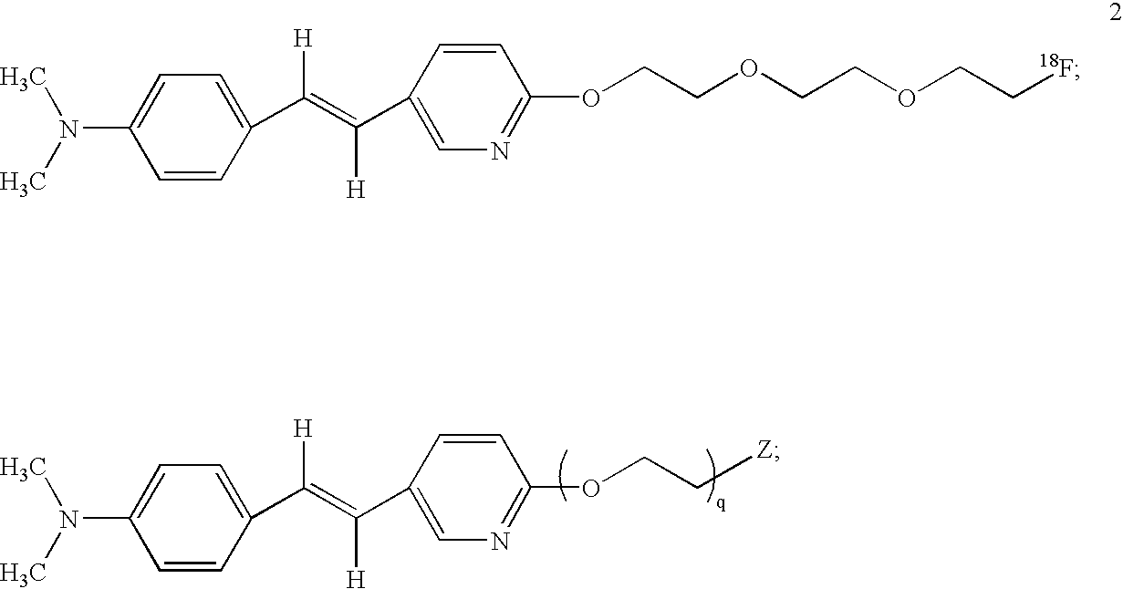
N(C1=CC=C(C(=C([H])C2=CN=C(OCC[Z])C=C2)[H])C=C1)(C)C.N(C1=CC=C(C(=C([H])C2=CN=C(OCCOCCOCC[18F])C=C2)[H])C=C1)(C)C
